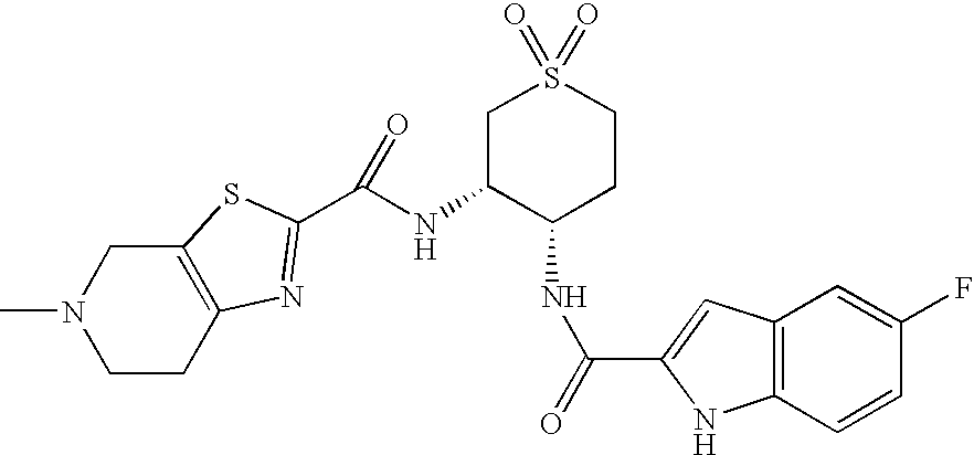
C1CC2=C(CN1C)SC(C(NC1C(NC(=O)C3=CC4=C(C=CC(F)=C4)N3)CCS(=O)(=O)C1)=O)=N2
